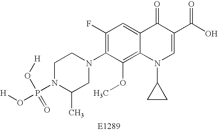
C1N(P(O[H])(O[H])=O)C(C)CN(C2=C(F)C=C3C(=C2OC)N(C2CC2)C=C(C(O)=O)C3=O)C1
